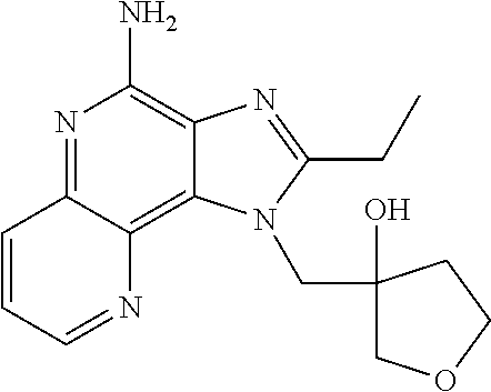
C1=CC2=NC(N)=C3C(=C2N=C1)N(CC1(O)COCC1)C(CC)=N3
